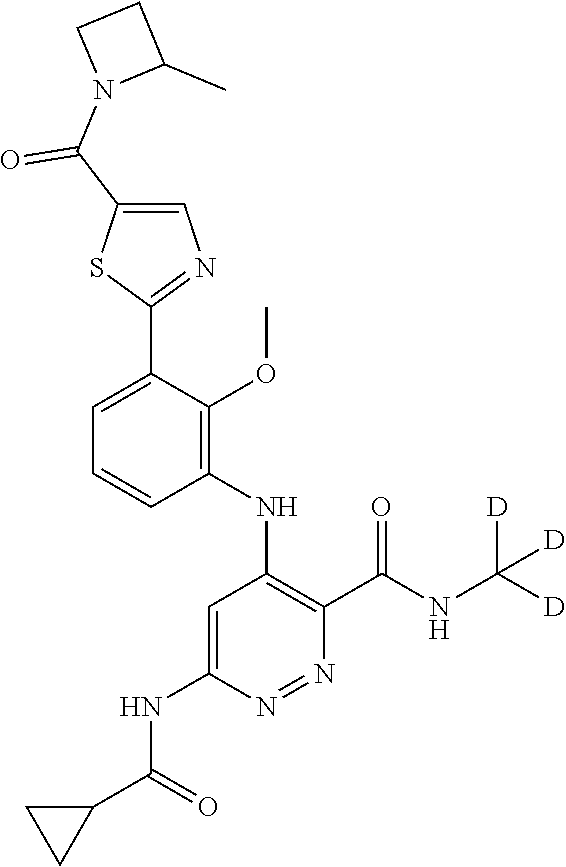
C1=C(C2=NC=C(C(N3C(C)CC3)=O)S2)C(OC)=C(NC2=C(C(NC([D])([D])[D])=O)N=NC(NC(C3CC3)=O)=C2)C=C1
